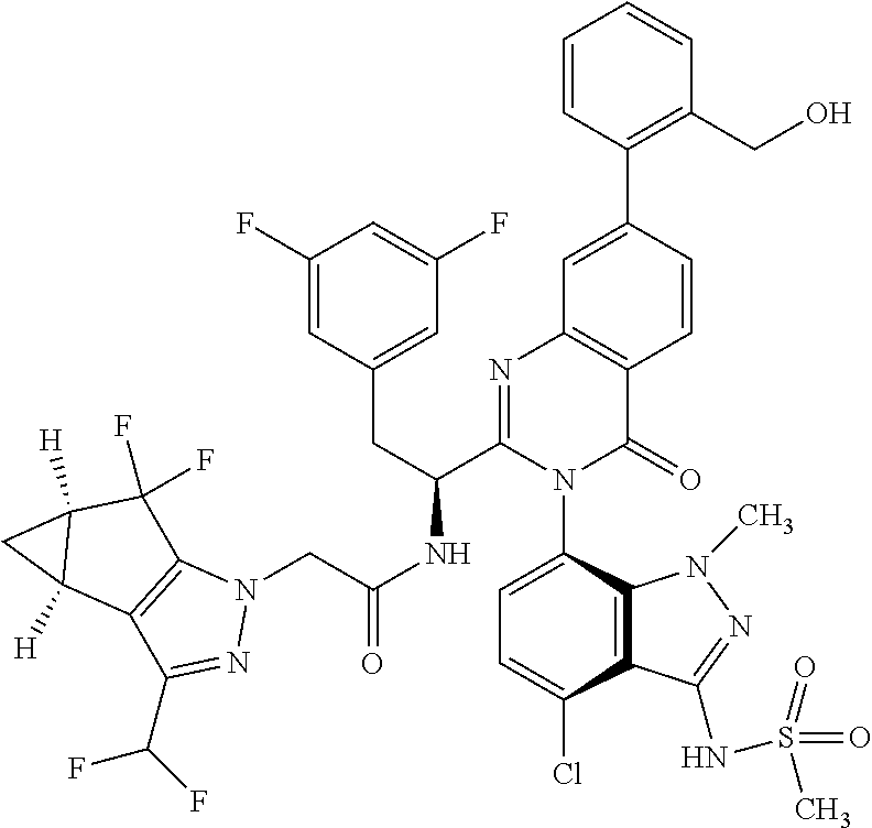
C1=C(Cl)C2=C(C(N3C(=O)C4=C(N=C3C(CC3=CC(F)=CC(F)=C3)NC(CN3C5=C(C(C(F)F)=N3)C3([H])C([H])(C5(F)F)C3)=O)C=C(C3=C(CO)C=CC=C3)C=C4)=C1)N(C)N=C2NS(=O)(C)=O
